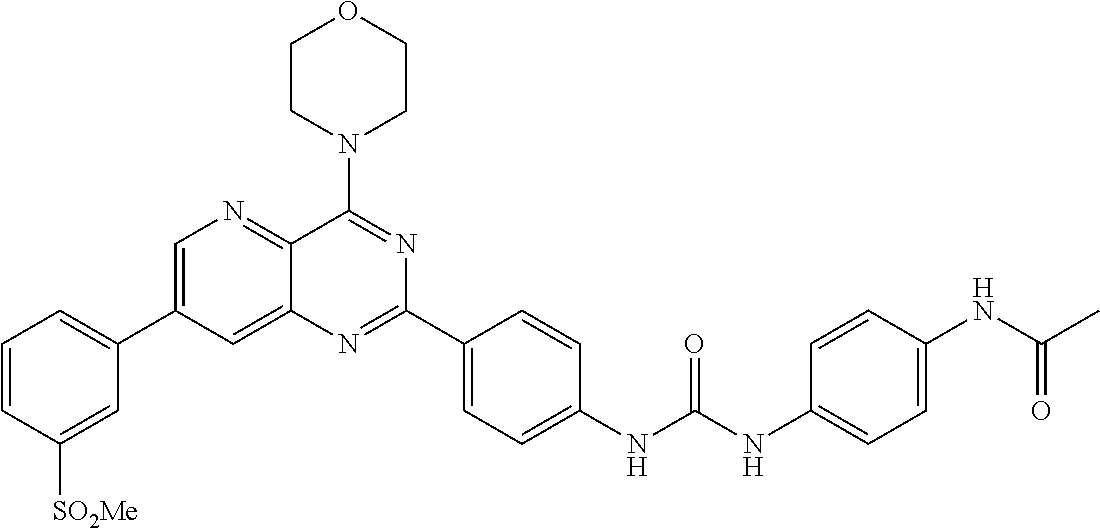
C1=C(C2=CC=CC([SO2Me])=C2)C=C2C(=N1)C(N1CCOCC1)=NC(C1=CC=C(NC(NC3=CC=C(NC(C)=O)C=C3)=O)C=C1)=N2
